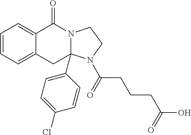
C1=CC=C2C(=C1)C(=O)N1C(C3=CC=C(Cl)C=C3)(C2)N(C(=O)CCCC(O)=O)CC1
